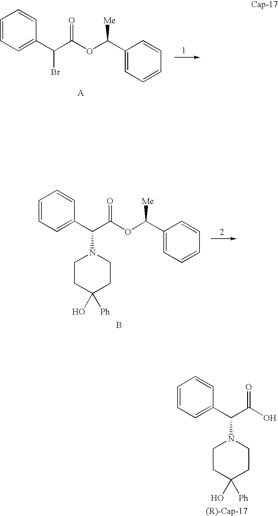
C1=CC=C(C(C(OC(C2=CC=CC=C2)[Me])=O)Br)C=C1.C1=CC=C(C(C(OC(C2=CC=CC=C2)[Me])=O)N2CCC(O)([Ph])CC2)C=C1.B.C1=CC=C(C(C(O)=O)N2CCC(O)([Ph])CC2)C=C1
